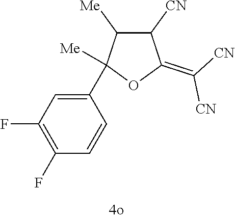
C1([CN])C([Me])C(C2=CC(F)=C(F)C=C2)([Me])OC1=C([CN])[CN]
